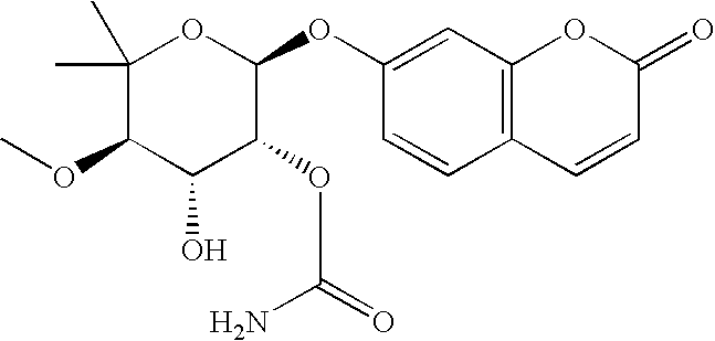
C1(C)(C)C(OC)C(O)C(OC(=O)N)C(OC2=CC3=C(C=C2)C=CC(=O)O3)O1
